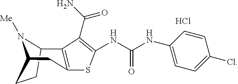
N1([Me])C2C3=C(SC(NC(NC4=CC=C(Cl)C=C4)=O)=C3C(N)=O)CC1CC2.Cl
